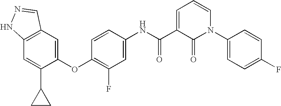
C12=C(C=C(OC3=C(F)C=C(NC(=O)C4=CC=CN(C5=CC=C(F)C=C5)C4=O)C=C3)C(C3CC3)=C1)C=NN2
